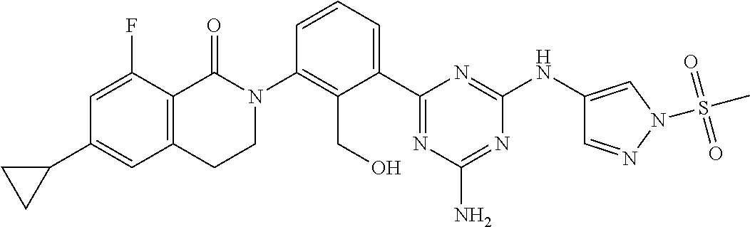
C12=C(C(=O)N(C3=C(CO)C(C4=NC(N)=NC(NC5=CN(S(C)(=O)=O)N=C5)=N4)=CC=C3)CC1)C(F)=CC(C1CC1)=C2
